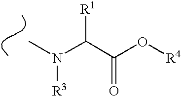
CN(C(C(O[R4])=O)[R1])[R3]
